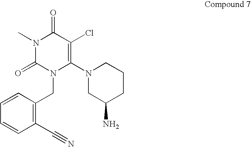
C1=CC=CC(C#N)=C1CN1C(N2CC(N)CCC2)=C(Cl)C(=O)N(C)C1=O
